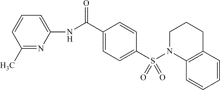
C1=CC(C(NC2=CC=CC(C)=N2)=O)=CC=C1S(N1CCCC2=C1C=CC=C2)(=O)=O
